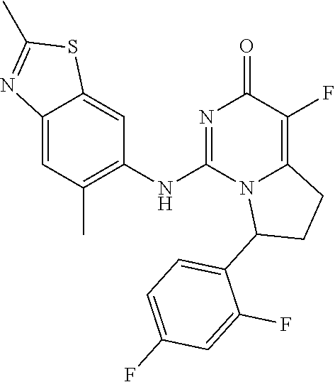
C1(NC2=NC(=O)C(F)=C3N2C(C2=CC=C(F)C=C2F)CC3)=C(C)C=C2C(=C1)SC(C)=N2
